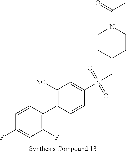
C1CC(CS(C2=CC([NC])=C(C3=C(F)C=C(F)C=C3)C=C2)(=O)=O)CCN1C(=O)C
